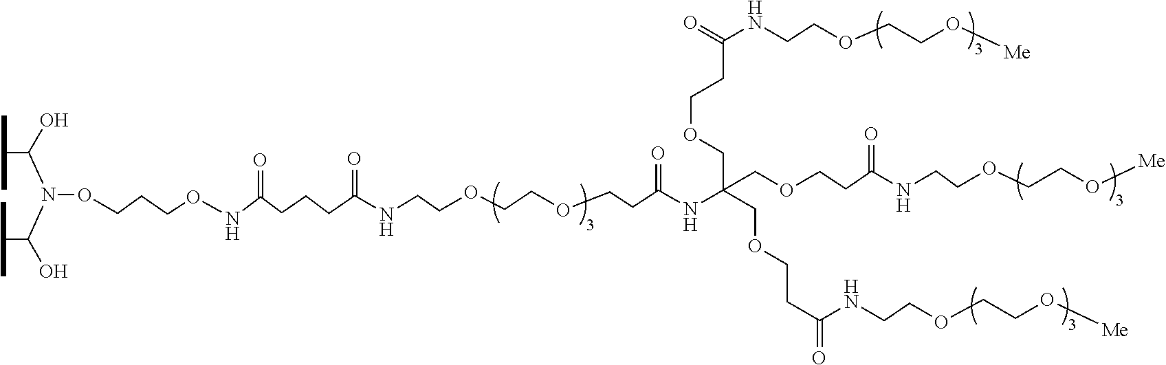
C(CCONC(CCCC(NCCOCCOCCC(NC(COCCC(NCCOCCO[Me])=O)(COCCC(NCCOCCO[Me])=O)COCCC(=O)NCCOCCO[Me])=O)=O)=O)ON(C(O)C(C)C)C(O)C(C)C
